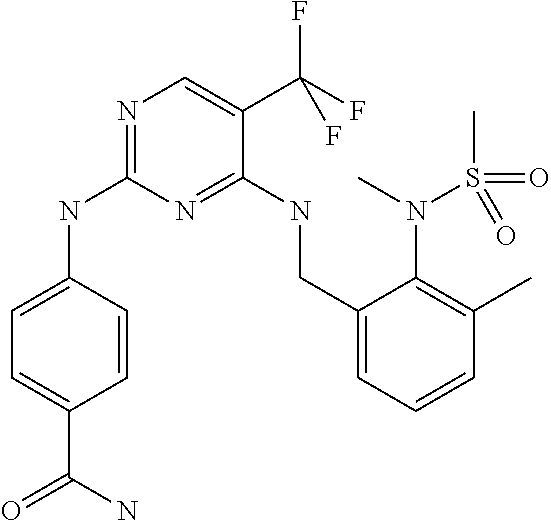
N(C1=NC=C(C(F)(F)F)C(NCC2=CC=CC(C)=C2N(C)S(=O)(C)=O)=N1)C1=CC=C(C(N)=O)C=C1
